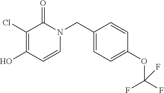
C1(Cl)=C(O)C=CN(CC2=CC=C(OC(F)(F)F)C=C2)C1=O
